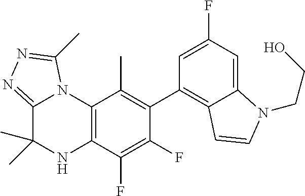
C1(C2=C3C(=CC(F)=C2)N(CCO)C=C3)=C(C)C2=C(C(F)=C1F)NC(C)(C)C1=NN=C(C)N21
